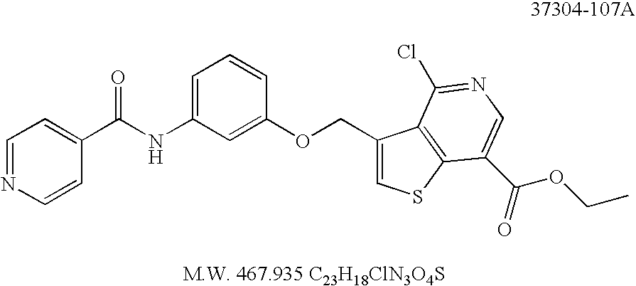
N1=CC=C(C(NC2=CC=CC(OCC3=CSC4=C3C(Cl)=NC=C4C(OCC)=O)=C2)=O)C=C1
